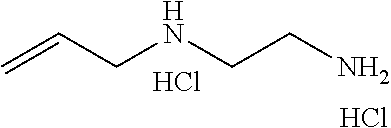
Cl.C=CCNCCN.Cl
